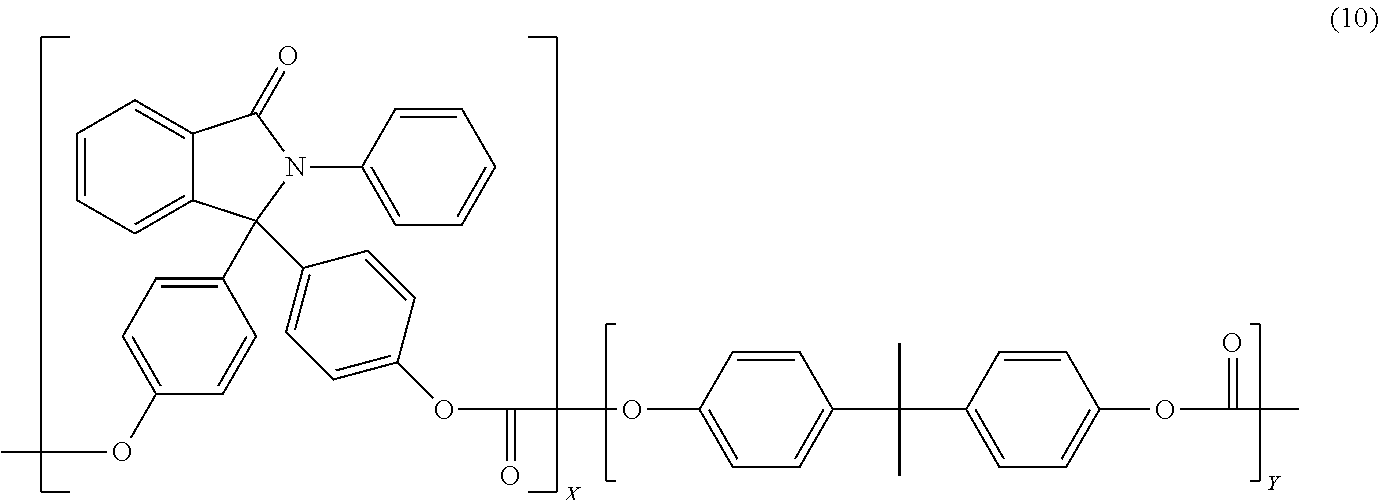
C1=C(N2C(C3=CC=C(OC)C=C3)(C3=CC=C(OC(=O)OC4=CC=C(C(C)(C)C5=CC=C(OC(=O)C)C=C5)C=C4)C=C3)C3=CC=CC=C3C2=O)C=CC=C1
